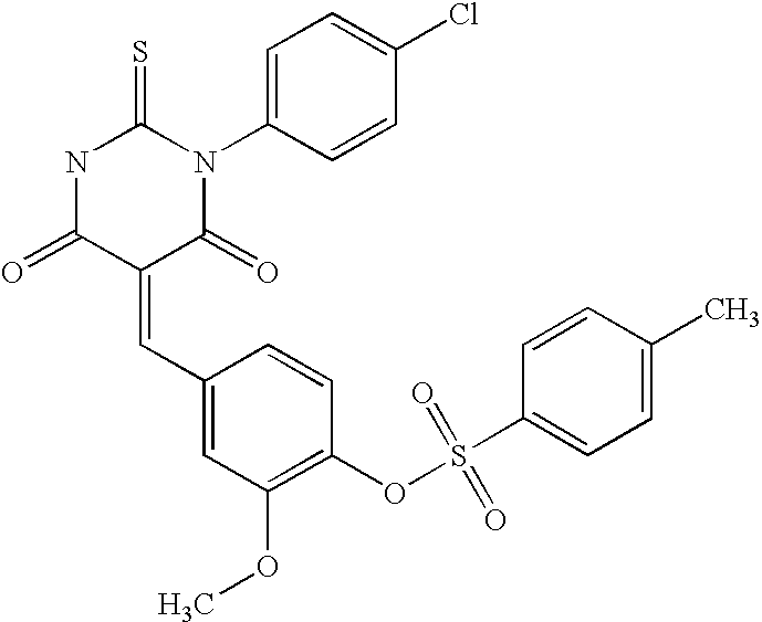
S=C1NC(=O)C(=CC2=CC(OC)=C(OS(C3=CC=C(C)C=C3)(=O)=O)C=C2)C(=O)N1C1=CC=C(Cl)C=C1
